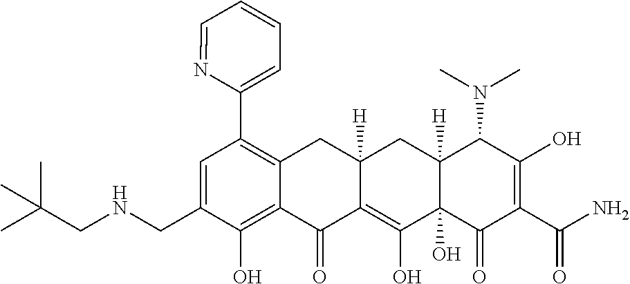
C1=C(CNCC(C)(C)C)C(O)=C2C(=C1C1=CC=CC=N1)CC1([H])C(=C(O)C3(O)C([H])(C1)C(N(C)C)C(O)=C(C(N)=O)C3=O)C2=O
